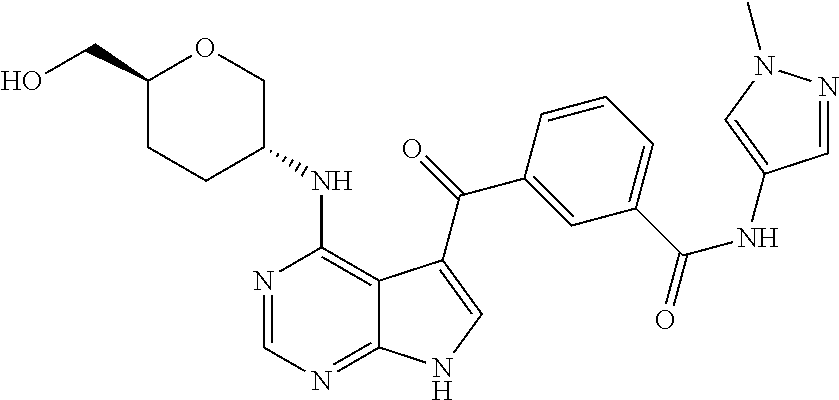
C1=C(C(NC2=CN(C)N=C2)=O)C=C(C(=O)C2=CNC3=NC=NC(NC4COC(CO)CC4)=C32)C=C1
